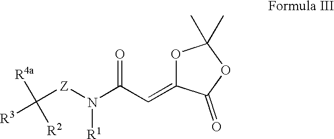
C([Z]N(C(C=C1OC(C)(C)OC1=O)=O)[R1])([R3])([R4a])[R2]
